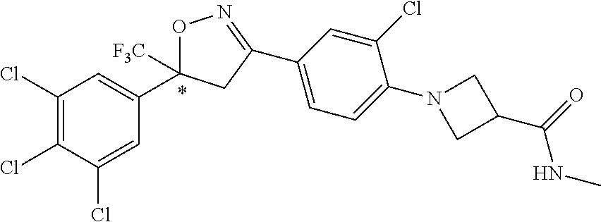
C1(Cl)=C(Cl)C(Cl)=CC(C2([F3C])ON=C(C3=CC=C(N4CC(C(=O)NC)C4)C(Cl)=C3)C2)=C1
